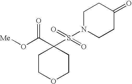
C1N(S(=O)(C2(C(O[Me])=O)CCOCC2)=O)CCC(=O)C1
